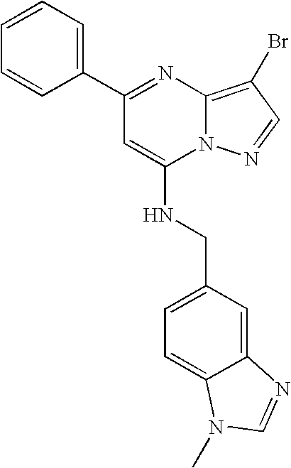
C1=CC=C(C2=NC3=C(Br)C=NN3C(NCC3=CC=C4C(=C3)N=CN4C)=C2)C=C1
